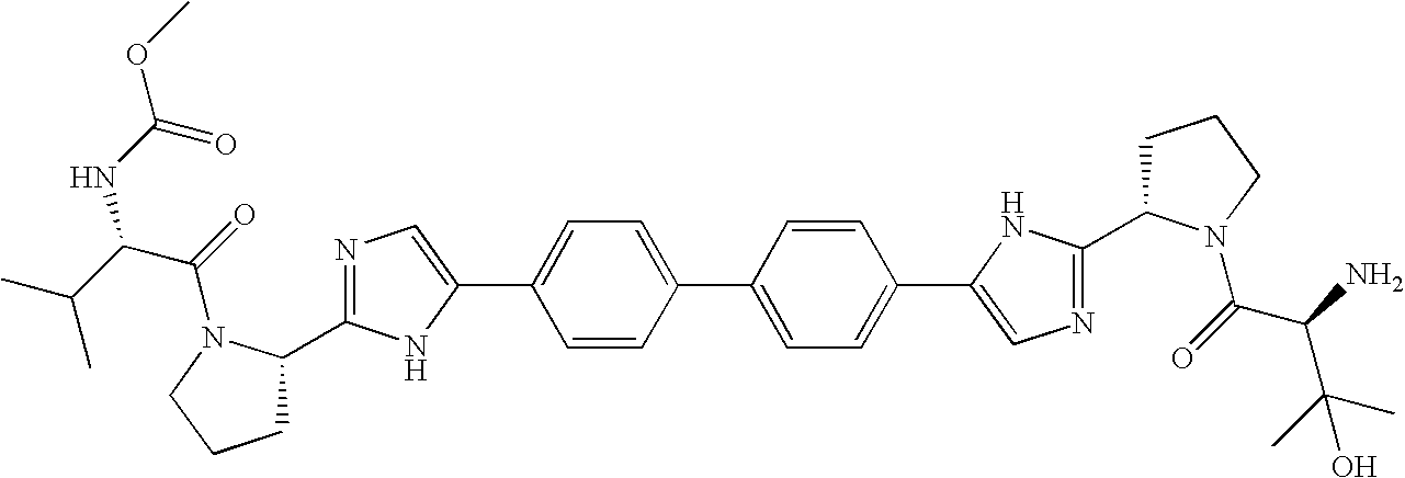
C1=CC(C2=CC=C(C3=CN=C(C4CCCN4C(C(N)C(C)(C)O)=O)N3)C=C2)=CC=C1C1=CN=C(C2CCCN2C(C(NC(=O)OC)C(C)C)=O)N1
